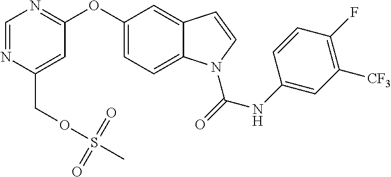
C1(OC2=NC=NC(COS(C)(=O)=O)=C2)=CC=C2C(=C1)C=CN2C(NC1=CC([CF3])=C(F)C=C1)=O
